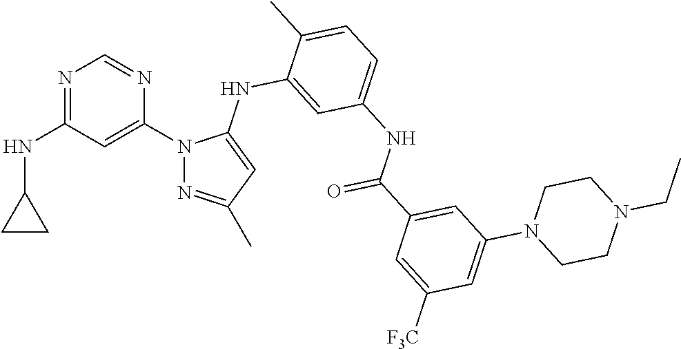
N1=C(NC2CC2)C=C(N2N=C(C)C=C2NC2=CC(NC(C3=CC(N4CCN(CC)CC4)=CC([F3C])=C3)=O)=CC=C2C)N=C1
